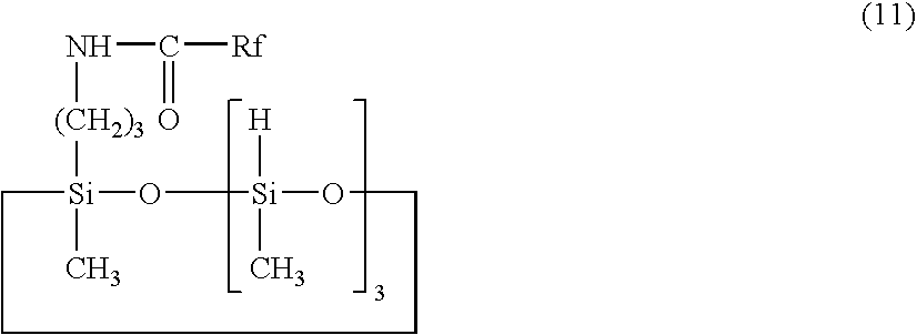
N(C(=O)[Rf])[(CH2)3][Si]1(C)O[Si]([H])(C)OCCCC1
